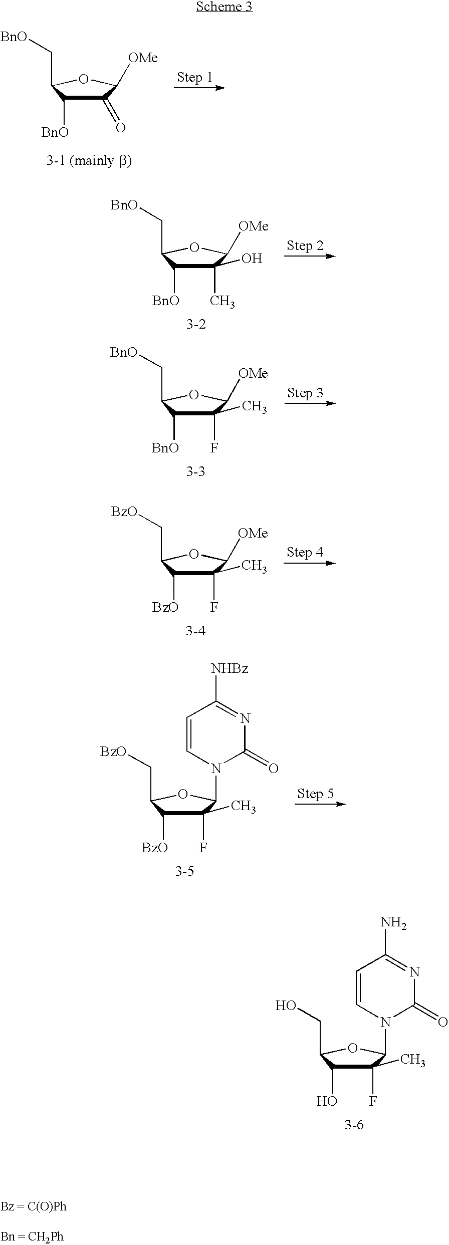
C1(=O)C([BnO])C(C[BnO])OC1[OMe].C1(O)(C)C([BnO])C(C[BnO])OC1[OMe].C1(C)(F)C([BnO])C(C[BnO])OC1[OMe].C1(C)(F)C([BzO])C(C[BzO])OC1[OMe].C1(C)(F)C([BzO])C(C[BzO])OC1N1C(=O)N=C([NHBz])C=C1.C1(C)(F)C(O)C(CO)OC1N1C(=O)N=C(N)C=C1
